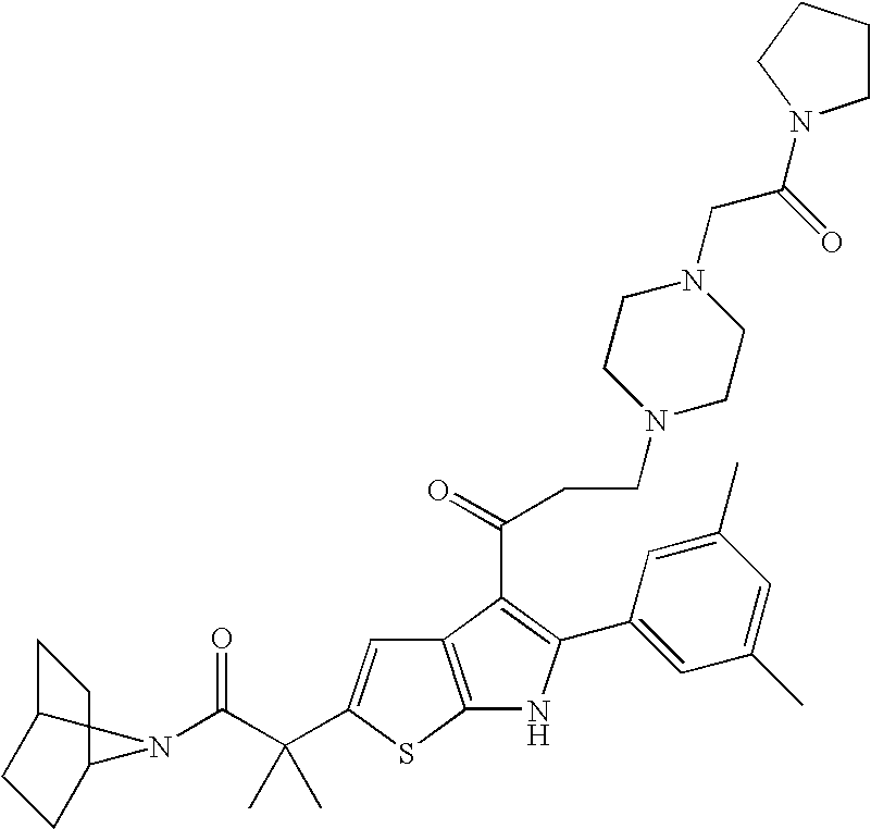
C1C2CCC(C1)N2C(C(C)(C)C1=CC2=C(S1)NC(C1=CC(C)=CC(C)=C1)=C2C(=O)CCN1CCN(CC(=O)N2CCCC2)CC1)=O
